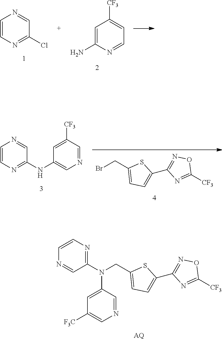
N1=C(N(CC2=CC=C(C3=NOC([CF3])=N3)S2)C2=CC([F3C])=CN=C2)C=NC=C1.[AQ].BrCC1=CC=C(C2=NOC([CF3])=N2)S1.C1=CN=C(NC2=CN=CC([CF3])=C2)C=N1.C1=CN=C(Cl)C=N1.C1=C(N)N=CC=C1[CF3]
